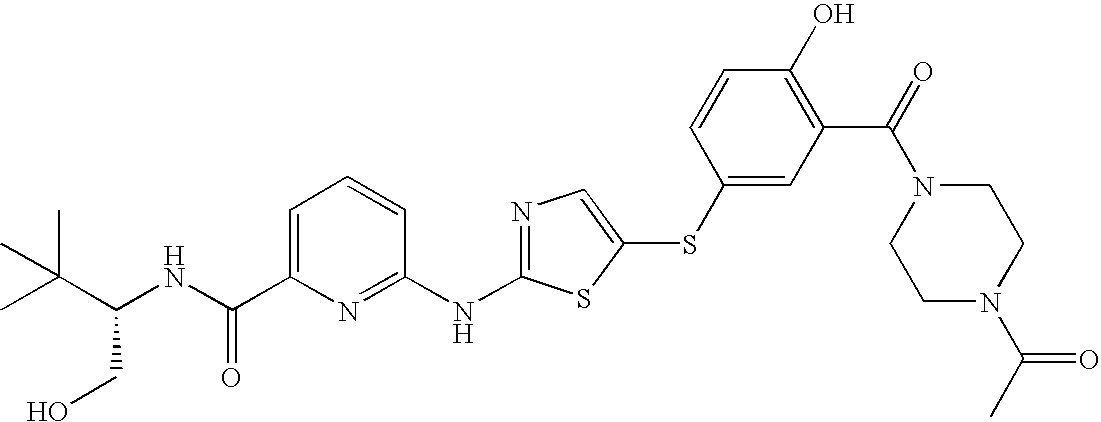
C1=C(C(NC(C(C)(C)C)CO)=O)N=C(NC2=NC=C(SC3=CC(C(=O)N4CCN(C(C)=O)CC4)=C(O)C=C3)S2)C=C1
